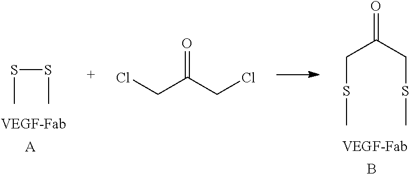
C(SC)C(CSC)=O.B.S(C)SC.[A].ClCC(CCl)=O
